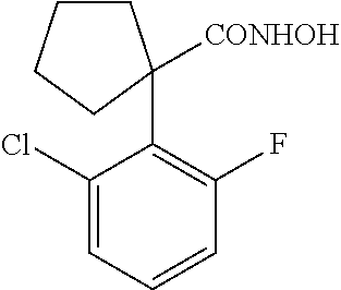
C1(Cl)=CC=CC(F)=C1C1([CONHOH])CCCC1
